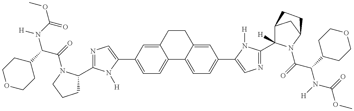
[H]N(C(OC)=O)C(C1CCOCC1)C(=O)N1C(C2=NC=C(C3=CC=C4C(=C3)CCC3=CC(C5=CN=C(C6([H])C7CC(N6C(C(N(C(OC)=O)[H])C6CCOCC6)=O)CC7)N5[H])=CC=C43)N2[H])CCC1
